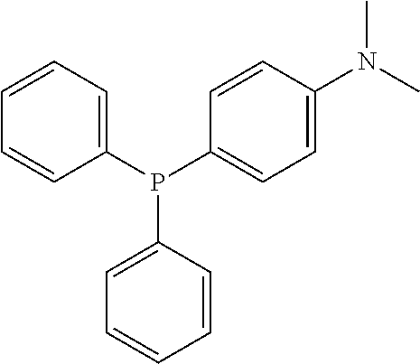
C1=CC=C(P(C2=CC=C(N(C)C)C=C2)C2=CC=CC=C2)C=C1
